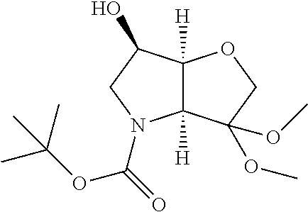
C12([H])C([H])(C(O)CN1C(=O)OC(C)(C)C)OCC2(OC)OC
